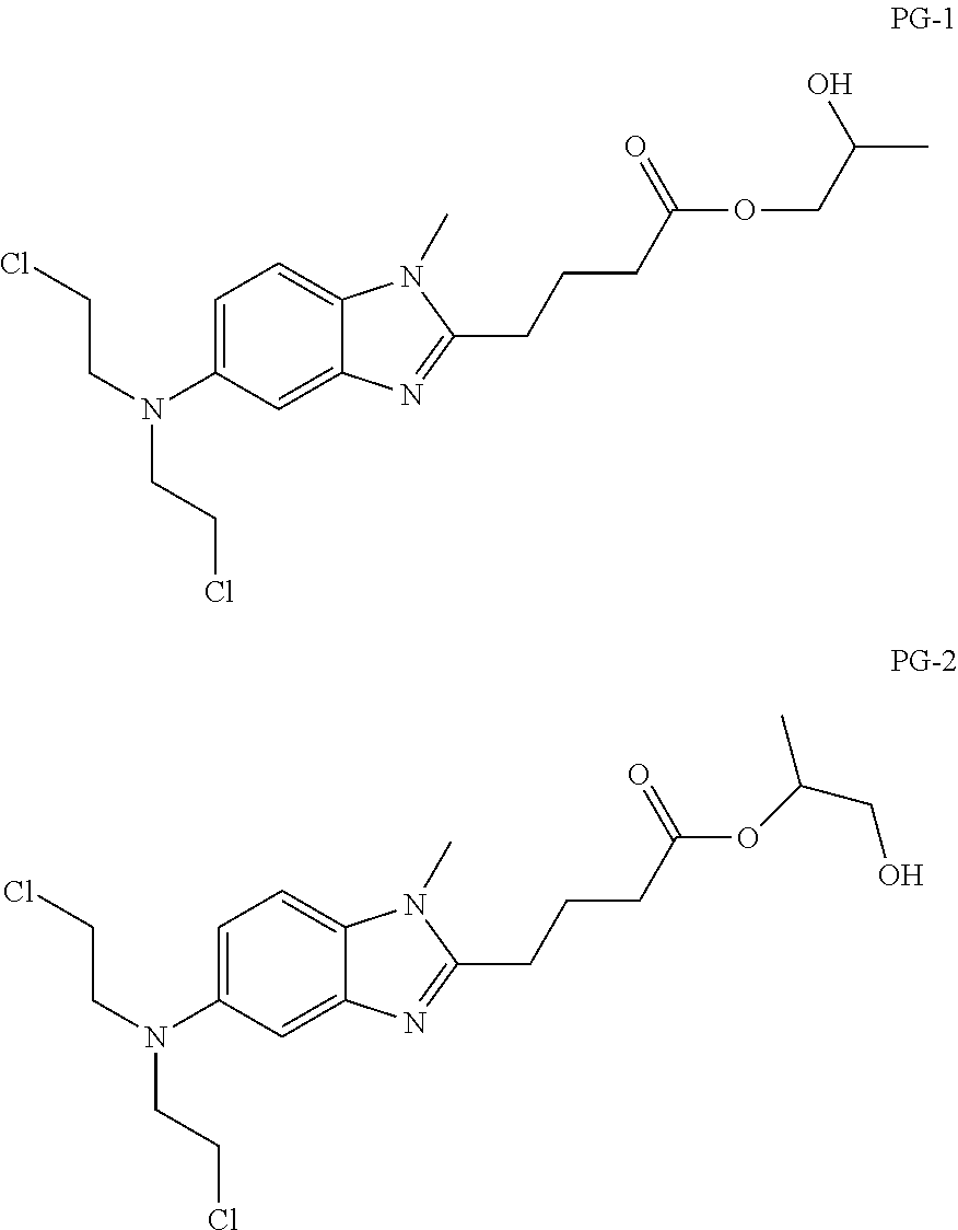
C1=C(N(CCCl)CCCl)C=C2C(=C1)N(C)C(CCCC(OCC(C)O)=O)=N2.C1=C(N(CCCl)CCCl)C=C2C(=C1)N(C)C(CCCC(OC(CO)C)=O)=N2
